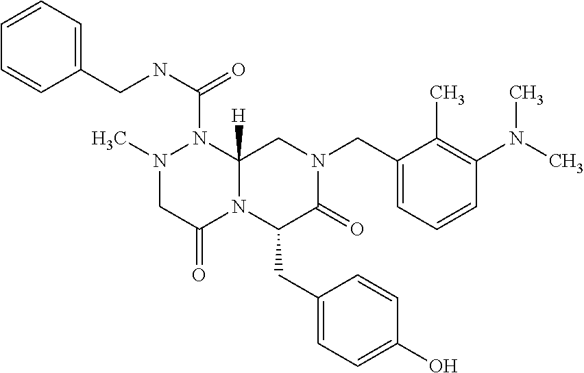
C1=CC=C(CNC(=O)N2N(C)CC(=O)N3C2([H])CN(CC2=CC=CC(N(C)C)=C2C)C(=O)C3CC2=CC=C(O)C=C2)C=C1
